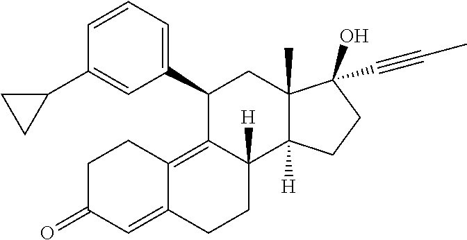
C1=CC=C(C2C3=C4C(=CC(=O)CC4)CCC3([H])C3([H])C(C)(C2)C(O)(C#CC)CC3)C=C1C1CC1
